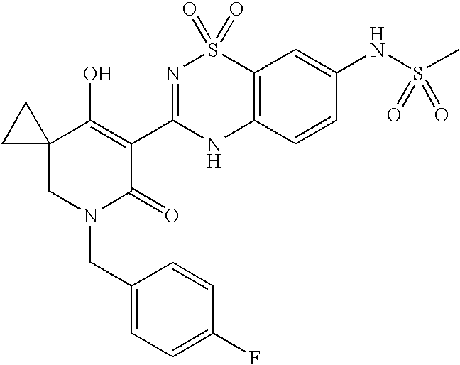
C1(CN2CC3(C(O)=C(C4=NS(=O)(=O)C5=C(N4)C=CC(NS(C)(=O)=O)=C5)C2=O)CC3)=CC=C(F)C=C1
